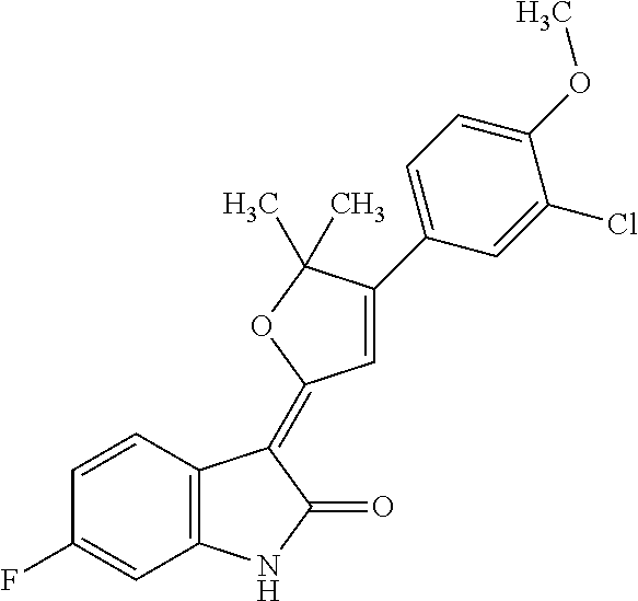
C1=CC(F)=CC2=C1C(=C1C=C(C3=CC=C(OC)C(Cl)=C3)C(C)(C)O1)C(=O)N2
